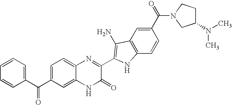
C1=C2C(=CC=C1C(C1=CC=CC=C1)=O)N=C(C1=C(N)C3=C(C=CC(C(=O)N4CC(N(C)C)CC4)=C3)N1)C(=O)N2
